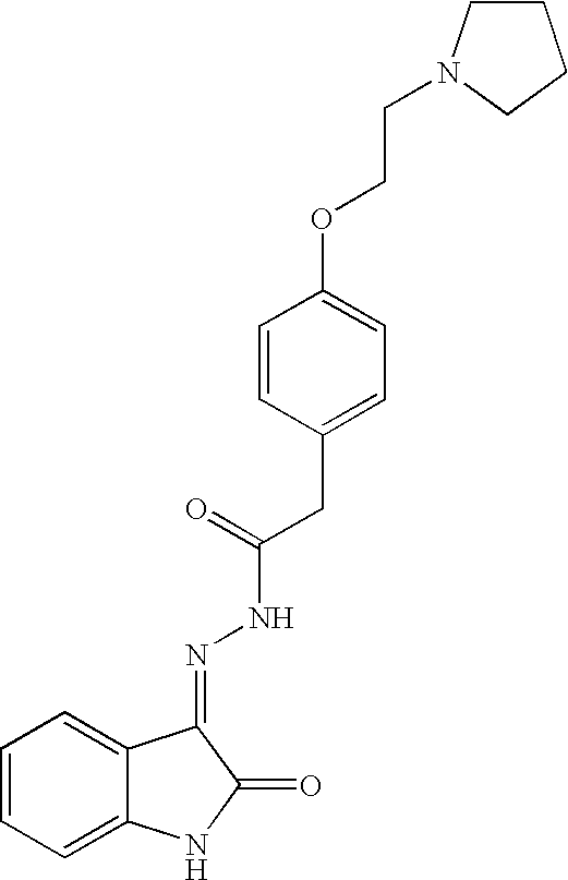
C1CN(CCOC2=CC=C(CC(=O)NN=C3C4=CC=CC=C4NC3=O)C=C2)CC1
